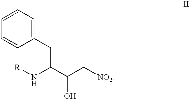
C1=CC=C(CC(C(C[NO2])O)N[R])C=C1
